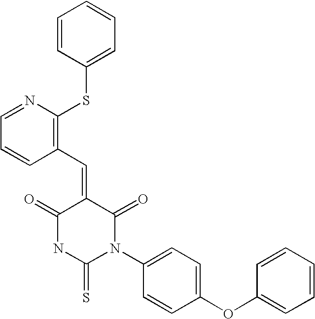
C1=CC(SC2=C(C=C3C(=O)NC(=S)N(C4=CC=C(OC5=CC=CC=C5)C=C4)C3=O)C=CC=N2)=CC=C1
